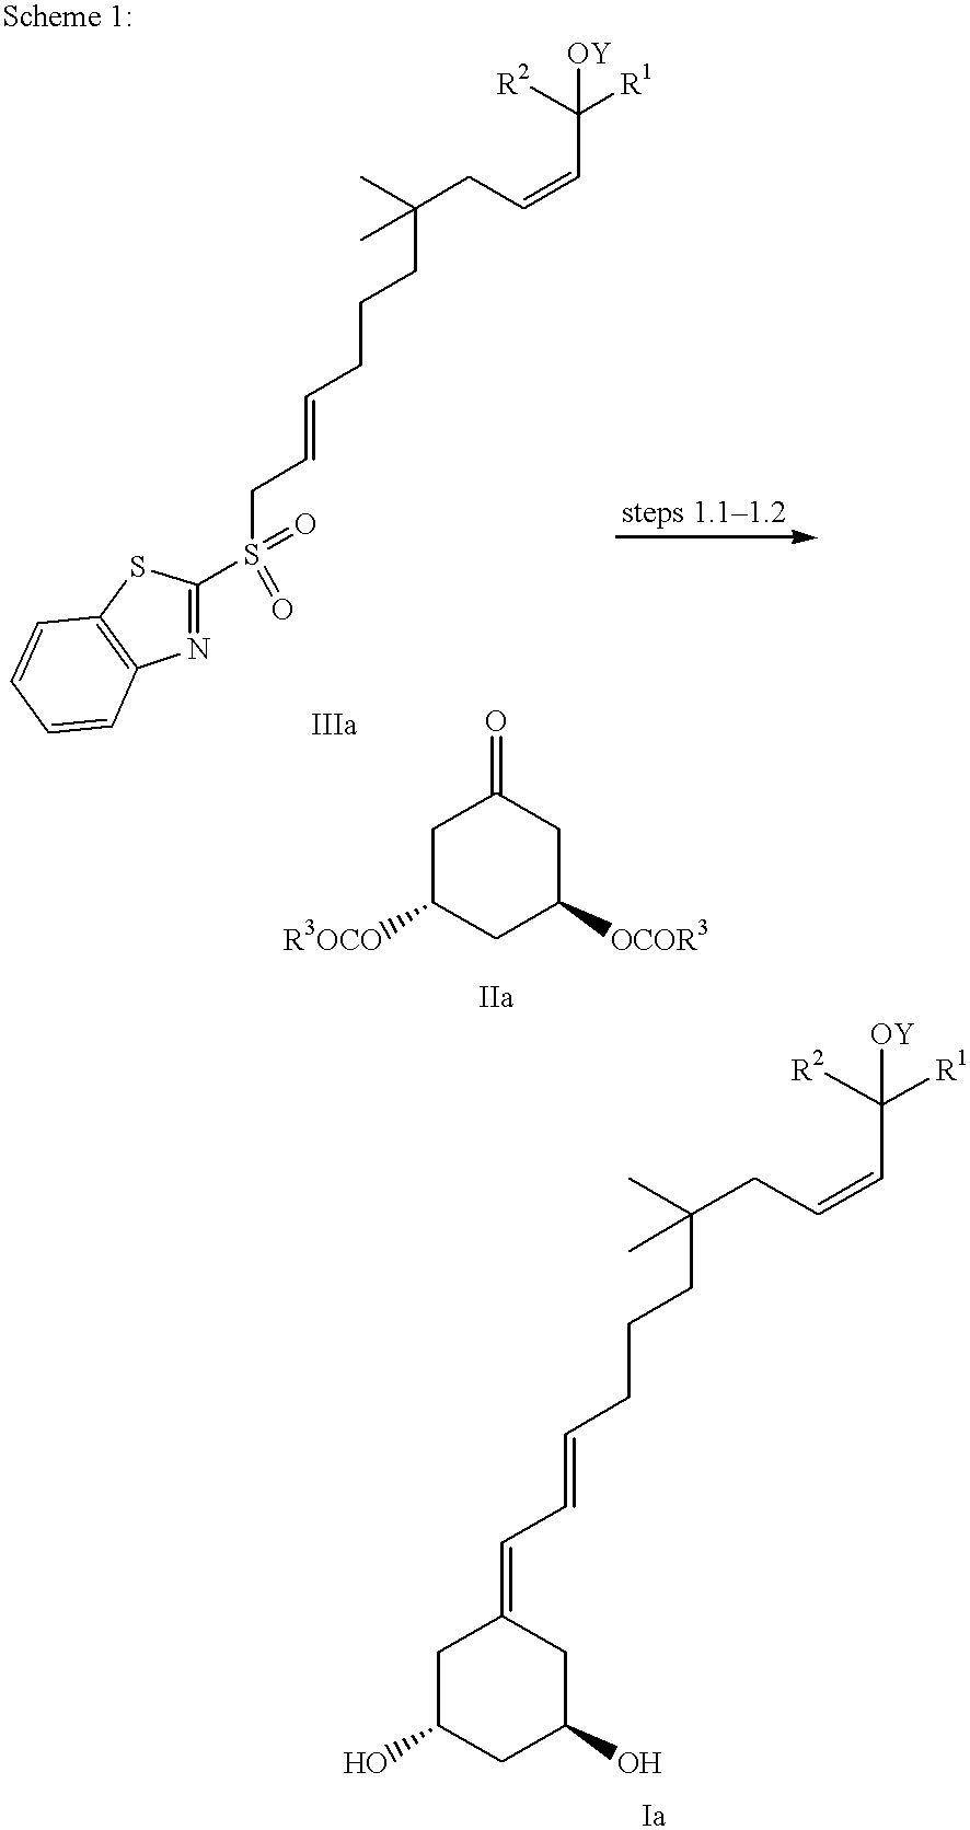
N1=C(S(=O)(=O)CC=CCCCC(C)(C)CC=CC([R1])([OY])[R2])SC2=C1C=CC=C2.C1C([R3OCO])CC([OCOR3])CC1=O.C(=CCCCC(C)(C)CC=CC([OY])([R2])[R1])C=C1CC(O)CC(O)C1
